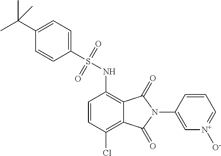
C1=CC(Cl)=C2C(=C1NS(=O)(=O)C1=CC=C(C(C)(C)C)C=C1)C(=O)N(C1=C[N+]([O-])=CC=C1)C2=O
